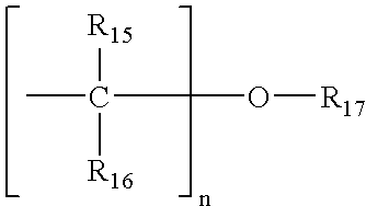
CC([R15])([R16])O[R17]
